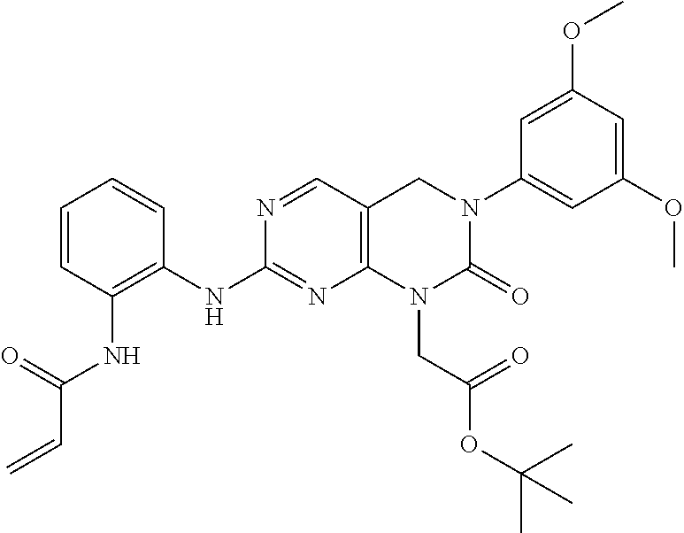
C12=C(C=NC(NC3=C(NC(C=C)=O)C=CC=C3)=N1)CN(C1=CC(OC)=CC(OC)=C1)C(=O)N2CC(OC(C)(C)C)=O
